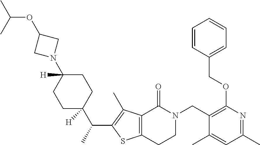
C1(CN2C(=O)C3=C(SC(C(C4([H])CCC(N5CC(OC(C)C)C5)([H])CC4)C)=C3C)CC2)=C(OCC2=CC=CC=C2)N=C(C)C=C1C
